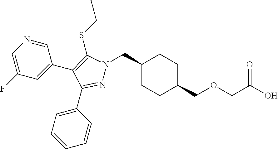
C1(CN2N=C(C3=CC=CC=C3)C(C3=CC(F)=CN=C3)=C2SCC)CCC(COCC(O)=O)CC1
